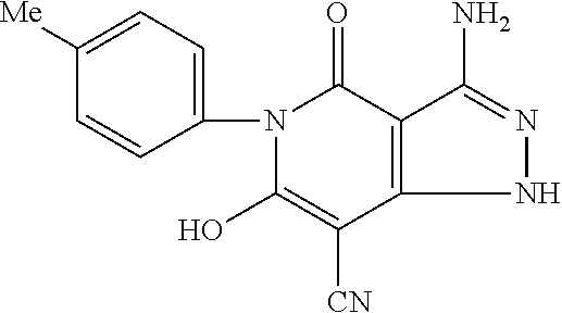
N1(C2=CC=C([Me])C=C2)C(O)=C([CN])C2=C(C1=O)C(N)=NN2
